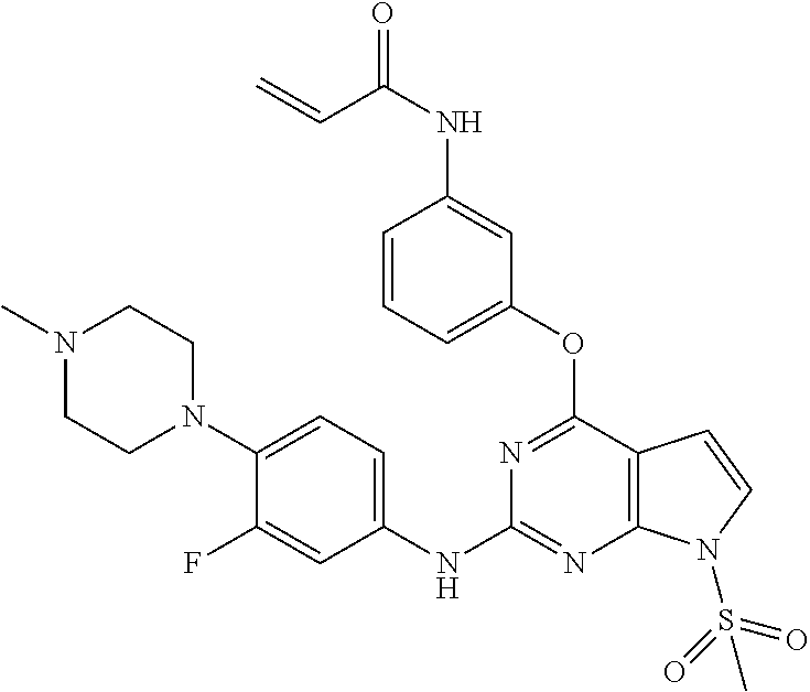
C1(NC2=NC3=C(C(OC4=CC=CC(NC(C=C)=O)=C4)=N2)C=CN3S(=O)(=O)C)=CC=C(N2CCN(C)CC2)C(F)=C1
